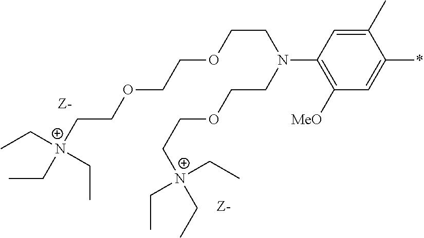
C1(C)=CC(N(CCOCC[N+](CC)(CC)CC)CCOCCOCC[N+](CC)(CC)CC)=C([MeO])C=C1*
